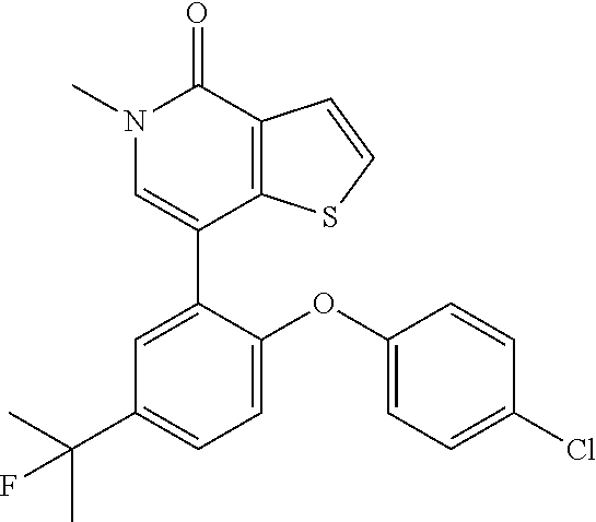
C1=CSC2=C1C(=O)N(C)C=C2C1=CC(C(C)(C)F)=CC=C1OC1=CC=C(Cl)C=C1
